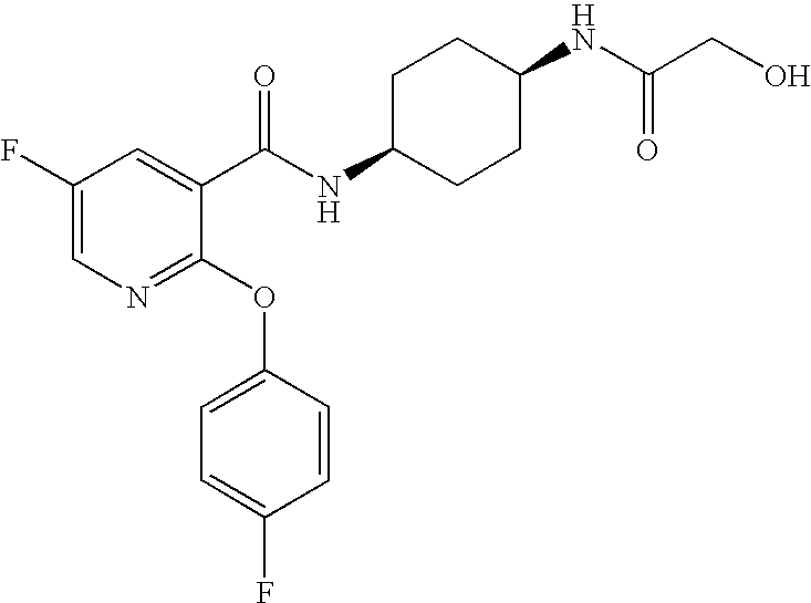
N1=C(OC2=CC=C(F)C=C2)C(C(NC2CCC(NC(=O)CO)CC2)=O)=CC(F)=C1
